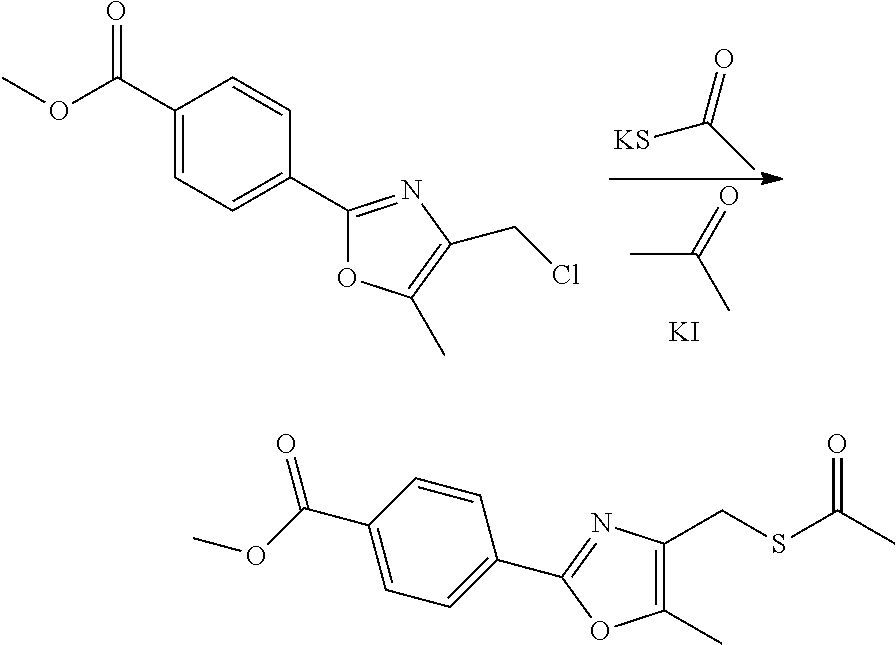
CC(=O)C.[KI].[KS]C(C)=O.C1(C(OC)=O)=CC=C(C2=NC(CCl)=C(C)O2)C=C1.C1(C)=C(CSC(C)=O)N=C(C2=CC=C(C(OC)=O)C=C2)O1
